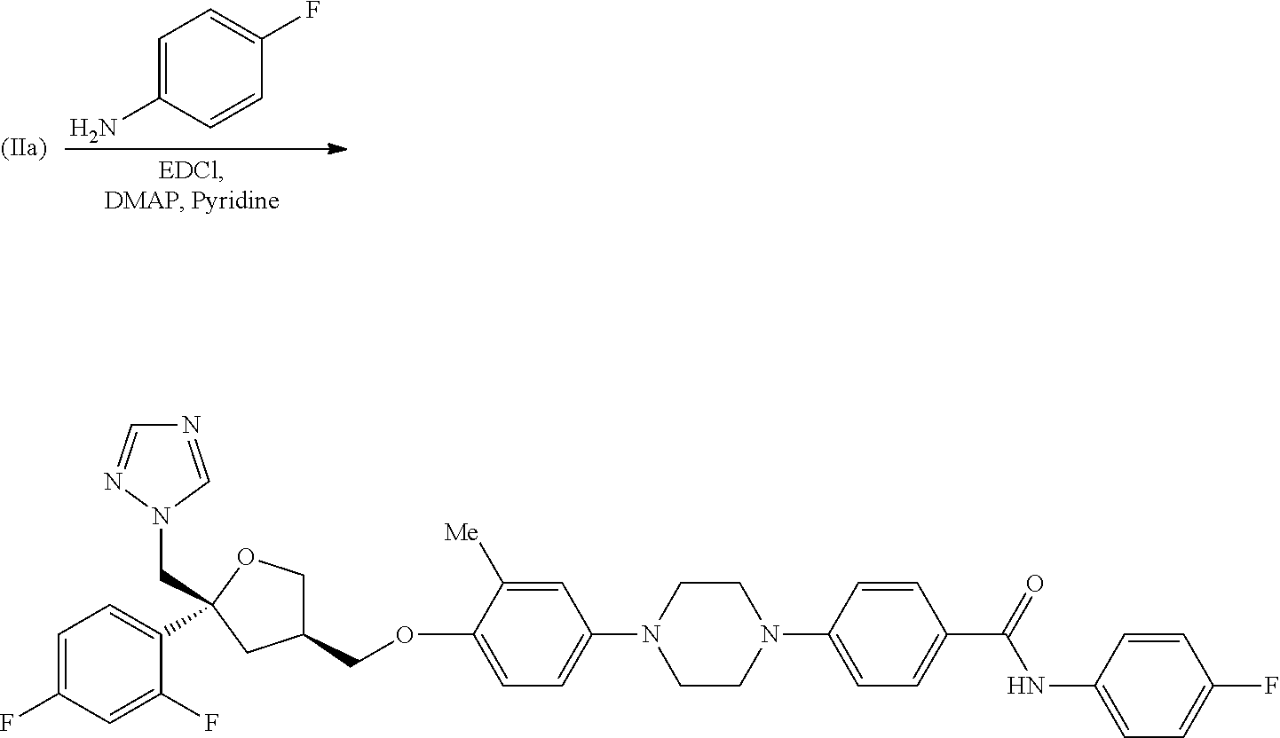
C1CN(C2=CC=C(OCC3COC(CN4C=NC=N4)(C4=CC=C(F)C=C4F)C3)C([Me])=C2)CCN1C1=CC=C(C(=O)NC2=CC=C(F)C=C2)C=C1.C1=C(N)C=CC(F)=C1
